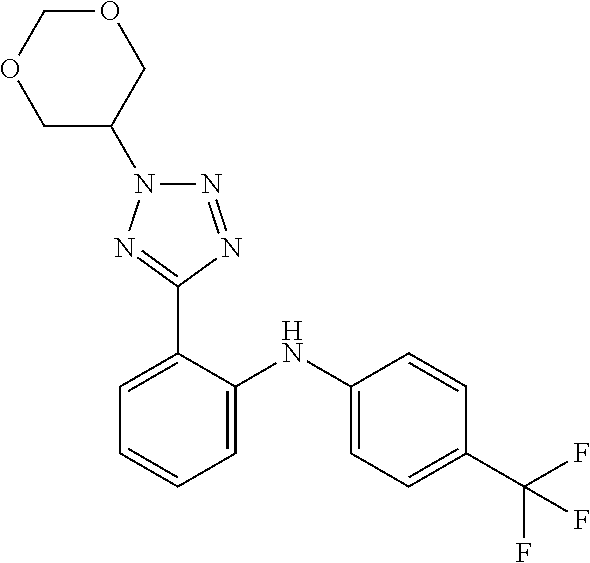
C1=CC(C(F)(F)F)=CC=C1NC1=CC=CC=C1C1=NN(C2COCOC2)N=N1
